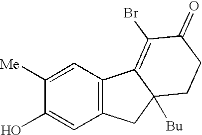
C1=C([Me])C(O)=CC2=C1C1=C(Br)C(=O)CCC1([Bu])C2
